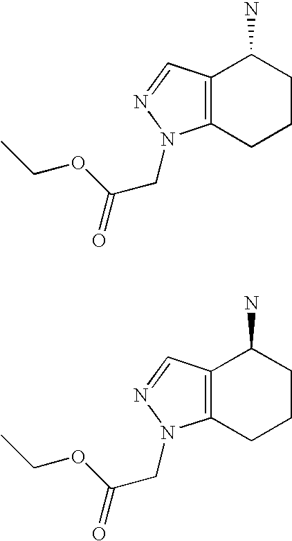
NC1C2=C(CCC1)N(CC(=O)OCC)N=C2.NC1C2=C(CCC1)N(CC(=O)OCC)N=C2
